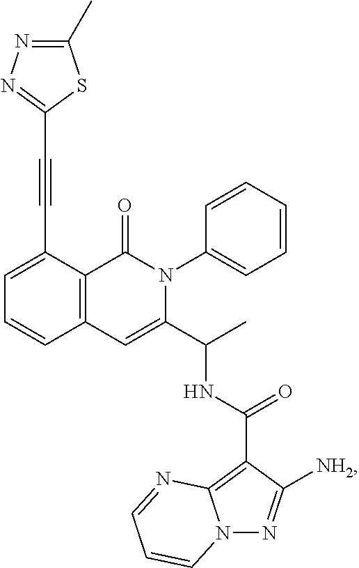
C1=C(C#CC2=NN=C(C)S2)C2=C(C=C1)C=C(C(C)NC(C1=C3N(N=C1[NH2])C=CC=N3)=O)N(C1=CC=CC=C1)C2=O
